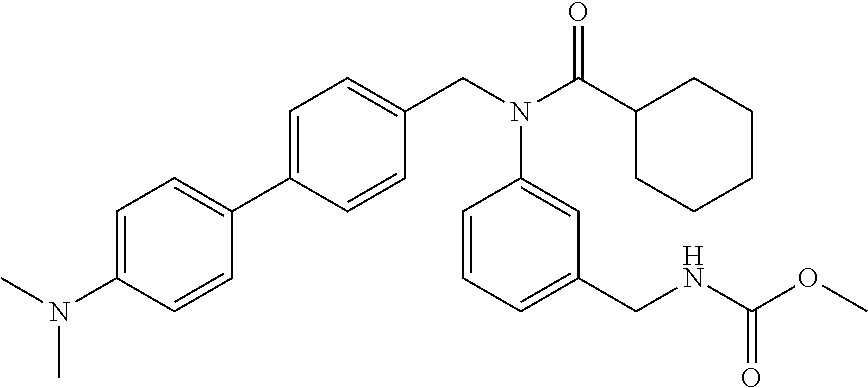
C1=C(N(C)C)C=CC(C2=CC=C(CN(C(C3CCCCC3)=O)C3=CC(CNC(OC)=O)=CC=C3)C=C2)=C1
